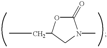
O1C(=O)N(C)CC1CC
